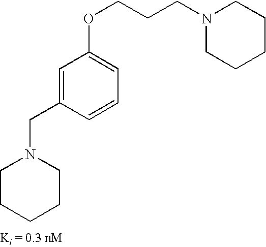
N1(CCCOC2=CC=CC(CN3CCCCC3)=C2)CCCCC1
